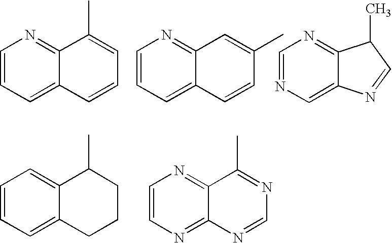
C1=CC=C2C(=N1)C(C)=CC=C2.C1=CC=C2C(=N1)C=C(C)C=C2.C1=NC=C2C(=N1)C(C)C=N2.C1=CC=C2C(=C1)C(C)CCC2.C1=CN=C2C(=N1)C(C)=NC=N2
